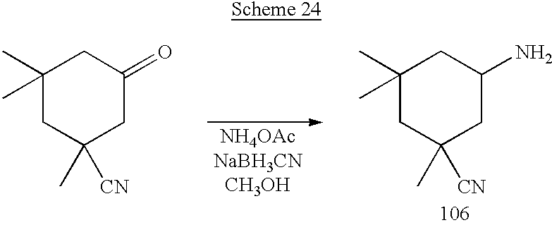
C1(C)(C)CC(C)([CN])CC(=O)C1.C1(C)(C)CC(C)([CN])CC(N)C1
